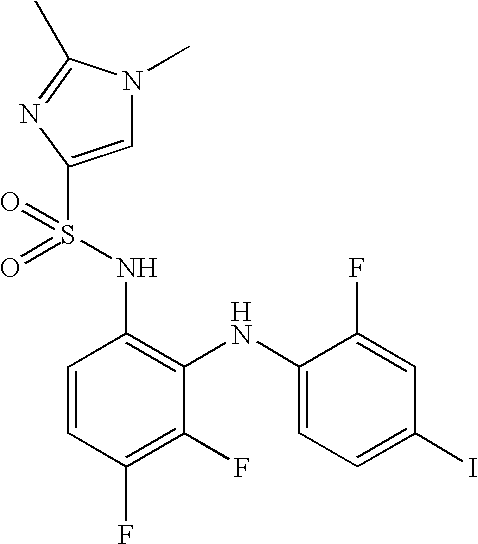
C1=CC(F)=C(F)C(NC2=CC=C(I)C=C2F)=C1NS(=O)(=O)C1=CN(C)C(C)=N1
